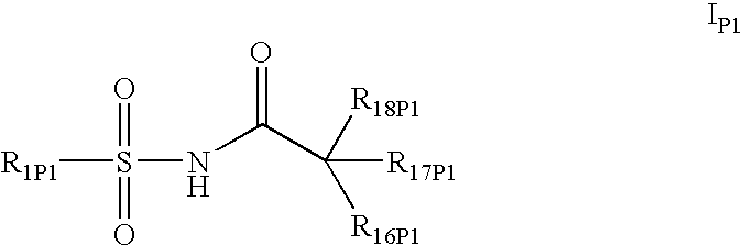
[R1P1]S(NC(C([R17P1])([R18P1])[R16P1])=O)(=O)=O
